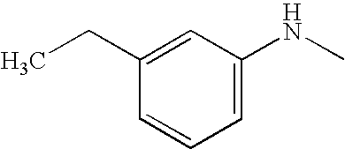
C1=C(CC)C=CC=C1NC
